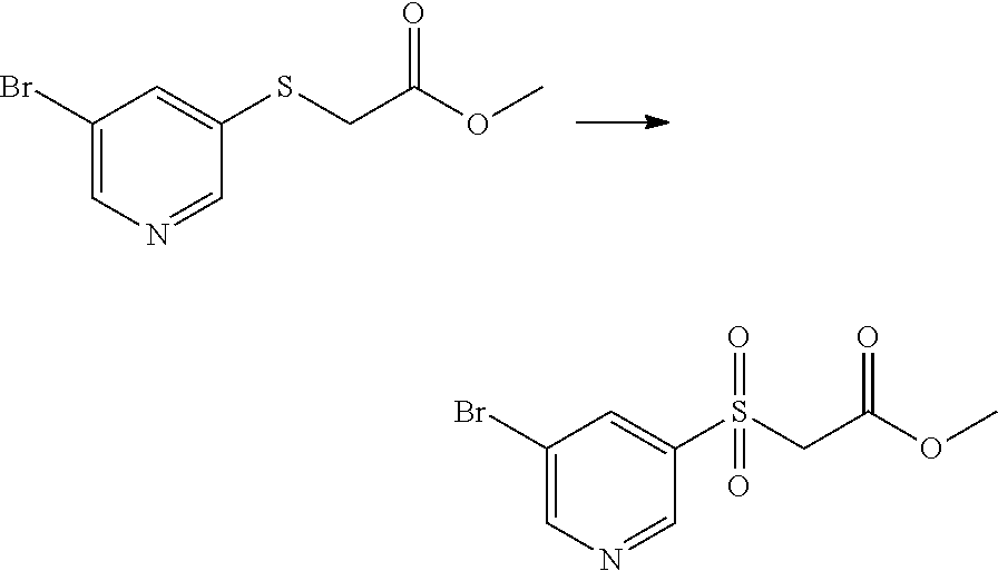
C1(Br)=CN=CC(SCC(=O)OC)=C1.C1(Br)=CN=CC(S(CC(=O)OC)(=O)=O)=C1
